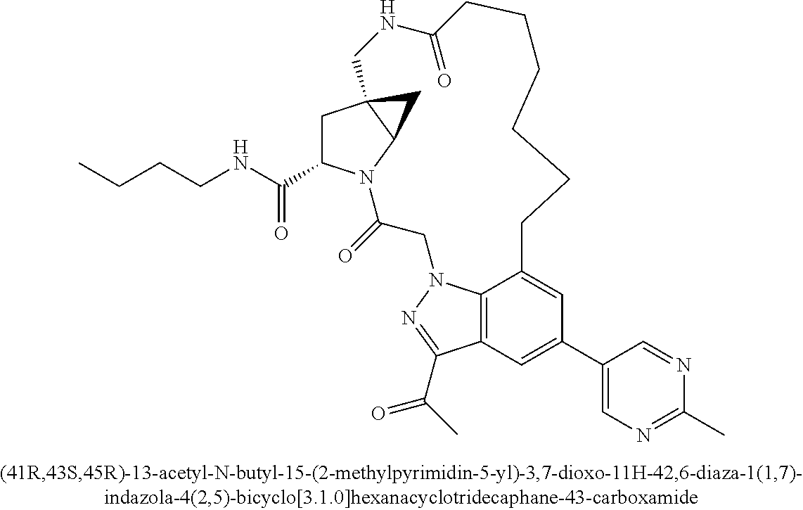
C1C23C(N(C(=O)CN4C5=C(C(C(C)=O)=N4)C=C(C4=CN=C(C)N=C4)C=C5CCCCCCC(=O)NC2)C1C(=O)NCCCC)C3
